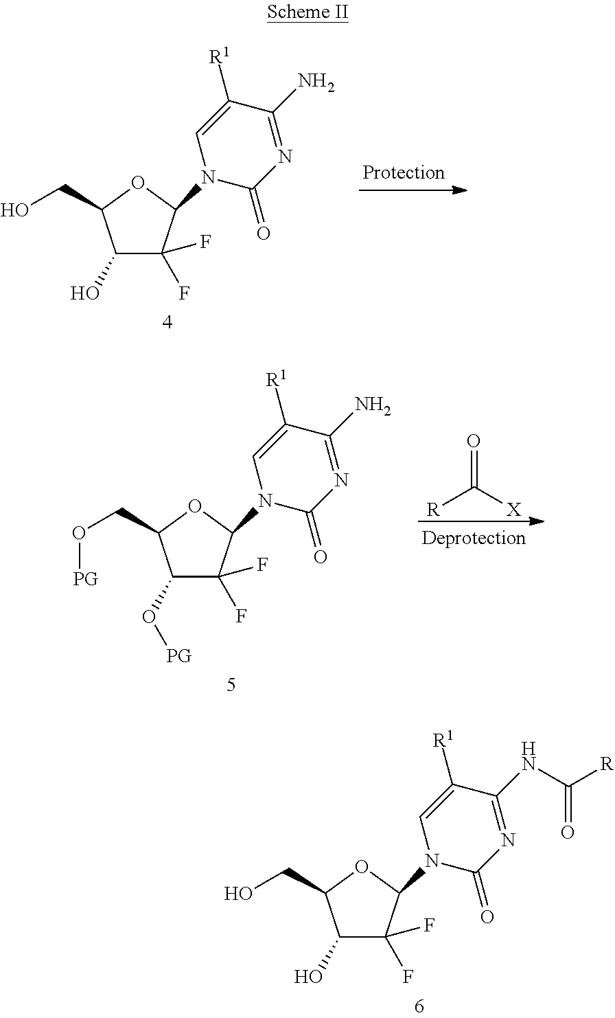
C1(O)C(F)(F)C(N2C(=O)N=C(N)C([R1])=C2)OC1CO.C1(O[PG])C(F)(F)C(N2C(=O)N=C(N)C([R1])=C2)OC1CO[PG].[R]C([X])=O.C1(O)C(F)(F)C(N2C(=O)N=C(NC([R])=O)C([R1])=C2)OC1CO
